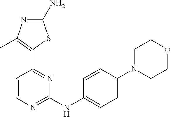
C1(N)=NC(C)=C(C2=NC(NC3=CC=C(N4CCOCC4)C=C3)=NC=C2)S1
